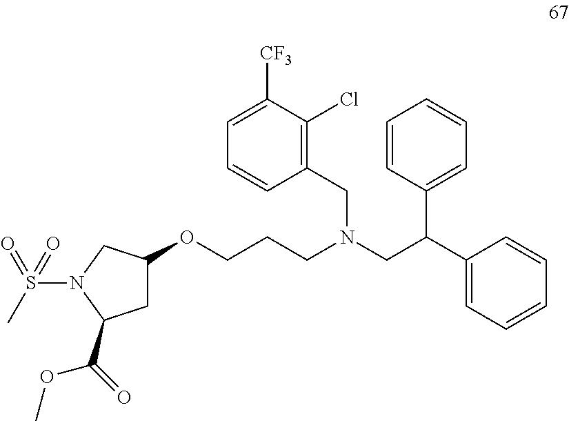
C1C(OCCCN(CC2=C(Cl)C([CF3])=CC=C2)CC(C2=CC=CC=C2)C2=CC=CC=C2)CN(S(C)(=O)=O)C1C(=O)OC
